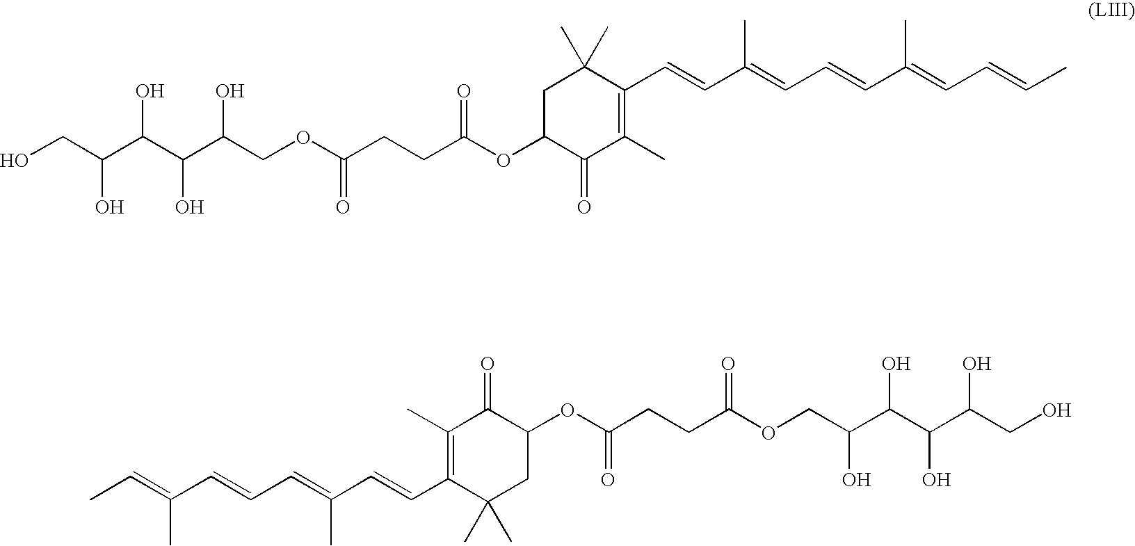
C1(C=CC(=CC=CC(=CC)C)C)=C(C)C(=O)C(OC(CCC(OCC(C(C(C(CO)O)O)O)O)=O)=O)CC1(C)C.C1(C=CC(=CC=CC(=CC=CC)C)C)=C(C)C(=O)C(OC(CCC(OCC(C(C(C(CO)O)O)O)O)=O)=O)CC1(C)C
